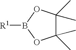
C1(C)(C)C(C)(C)OB([R1])O1
